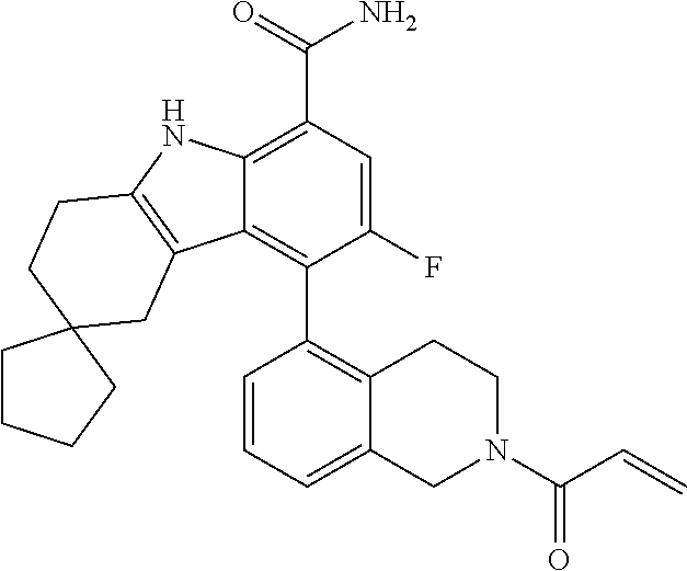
C12=C(C(=O)N)C=C(F)C(C3=C4C(=CC=C3)CN(C(C=C)=O)CC4)=C1C1=C(N2)CCC2(C1)CCCC2
